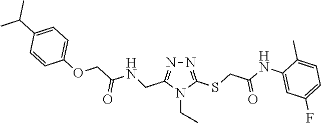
N1=C(SCC(NC2=CC(F)=CC=C2C)=O)N(CC)C(CNC(COC2=CC=C(C(C)C)C=C2)=O)=N1
